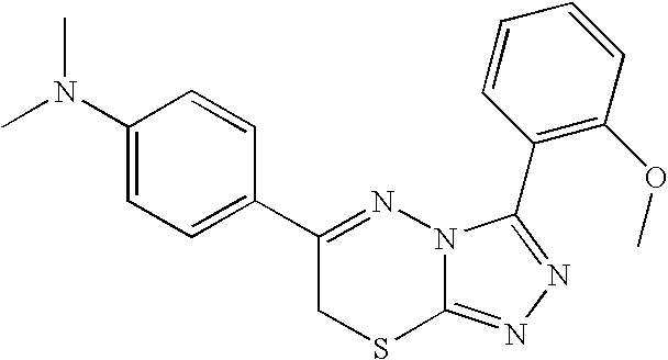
C1=C(N(C)C)C=CC(C2=NN3C(=NN=C3C3=C(OC)C=CC=C3)SC2)=C1
